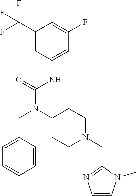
C1(C(F)(F)F)=CC(NC(N(C2CCN(CC3=NC=CN3C)CC2)CC2=CC=CC=C2)=O)=CC(F)=C1
